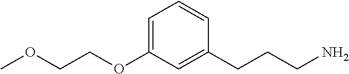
C(OC1=CC=CC(CCCN)=C1)COC
